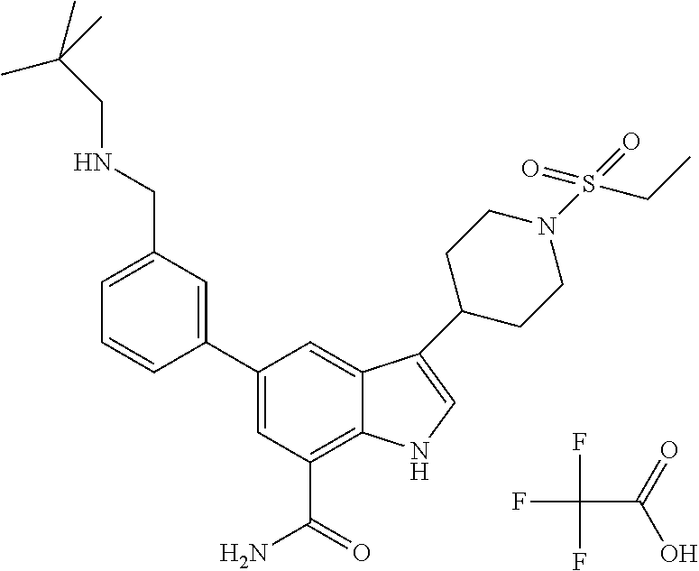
FC(F)(F)C(=O)O.C1(C2=CC(CNCC(C)(C)C)=CC=C2)=CC(C(=O)N)=C2C(=C1)C(C1CCN(S(=O)(=O)CC)CC1)=CN2
